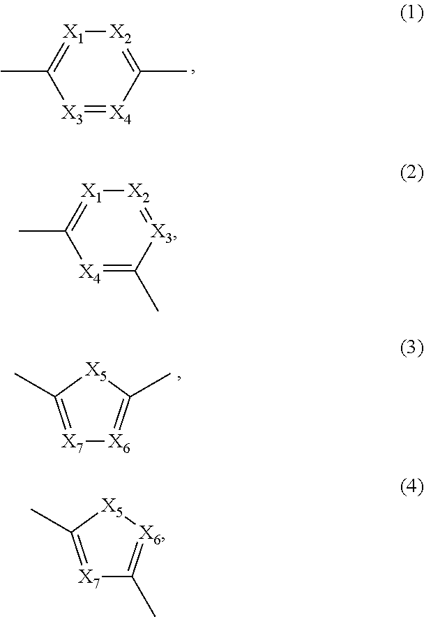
[X3]1=[X4]C(C)=[X2][X1]=C1C.[X4]1=C(C)[X3]=[X2][X1]=C1C.[X7]1=C(C)[X5]C(C)=[X6]1.[X7]1=C(C)[X5][X6]=C1C
